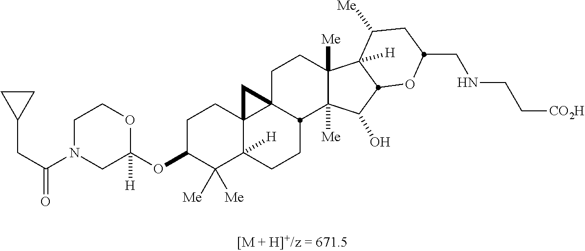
C1C(OC2([H])OCCN(C(CC3CC3)=O)C2)C([Me])([Me])C2([H])C3(C1)C1(CCC4([Me])C([Me])(C(O)C5C4([H])C([Me])CC(CNCC[CO2H])O5)C1CC2)C3
